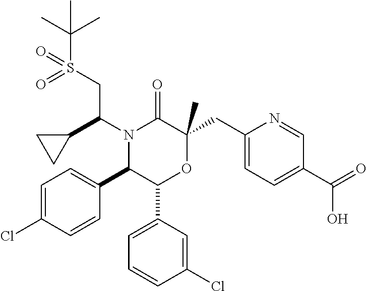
C1=C(Cl)C=CC(C2C(C3=CC=CC(Cl)=C3)OC(CC3=CC=C(C(=O)O)C=N3)(C)C(=O)N2C(C2CC2)CS(C(C)(C)C)(=O)=O)=C1
